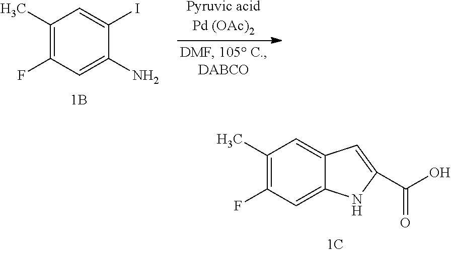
C1(F)=C(C)C=C(I)C(N)=C1.[Pyruvic acidPd (OAc)2].C1(F)=C(C)C=C2C(=C1)NC(C(O)=O)=C2
